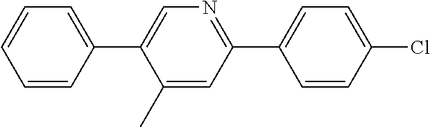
C1=CC(C2=CN=C(C3=CC=C(Cl)C=C3)C=C2C)=CC=C1
